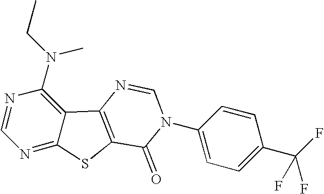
C1=NC(N(CC)C)=C2C(=N1)SC1=C2N=CN(C2=CC=C(C(F)(F)F)C=C2)C1=O
